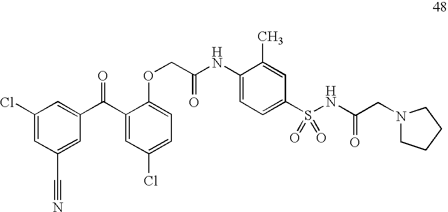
C1(Cl)=CC(C#N)=CC(C(C2=CC(Cl)=CC=C2OCC(NC2=CC=C(S(=O)(=O)NC(=O)CN3CCCC3)C=C2C)=O)=O)=C1
